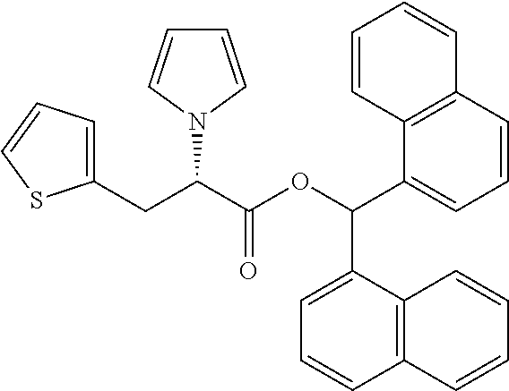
C1(CC(C(OC(C2=CC=CC3=C2C=CC=C3)C2=CC=CC3=C2C=CC=C3)=O)N2C=CC=C2)=CC=CS1
